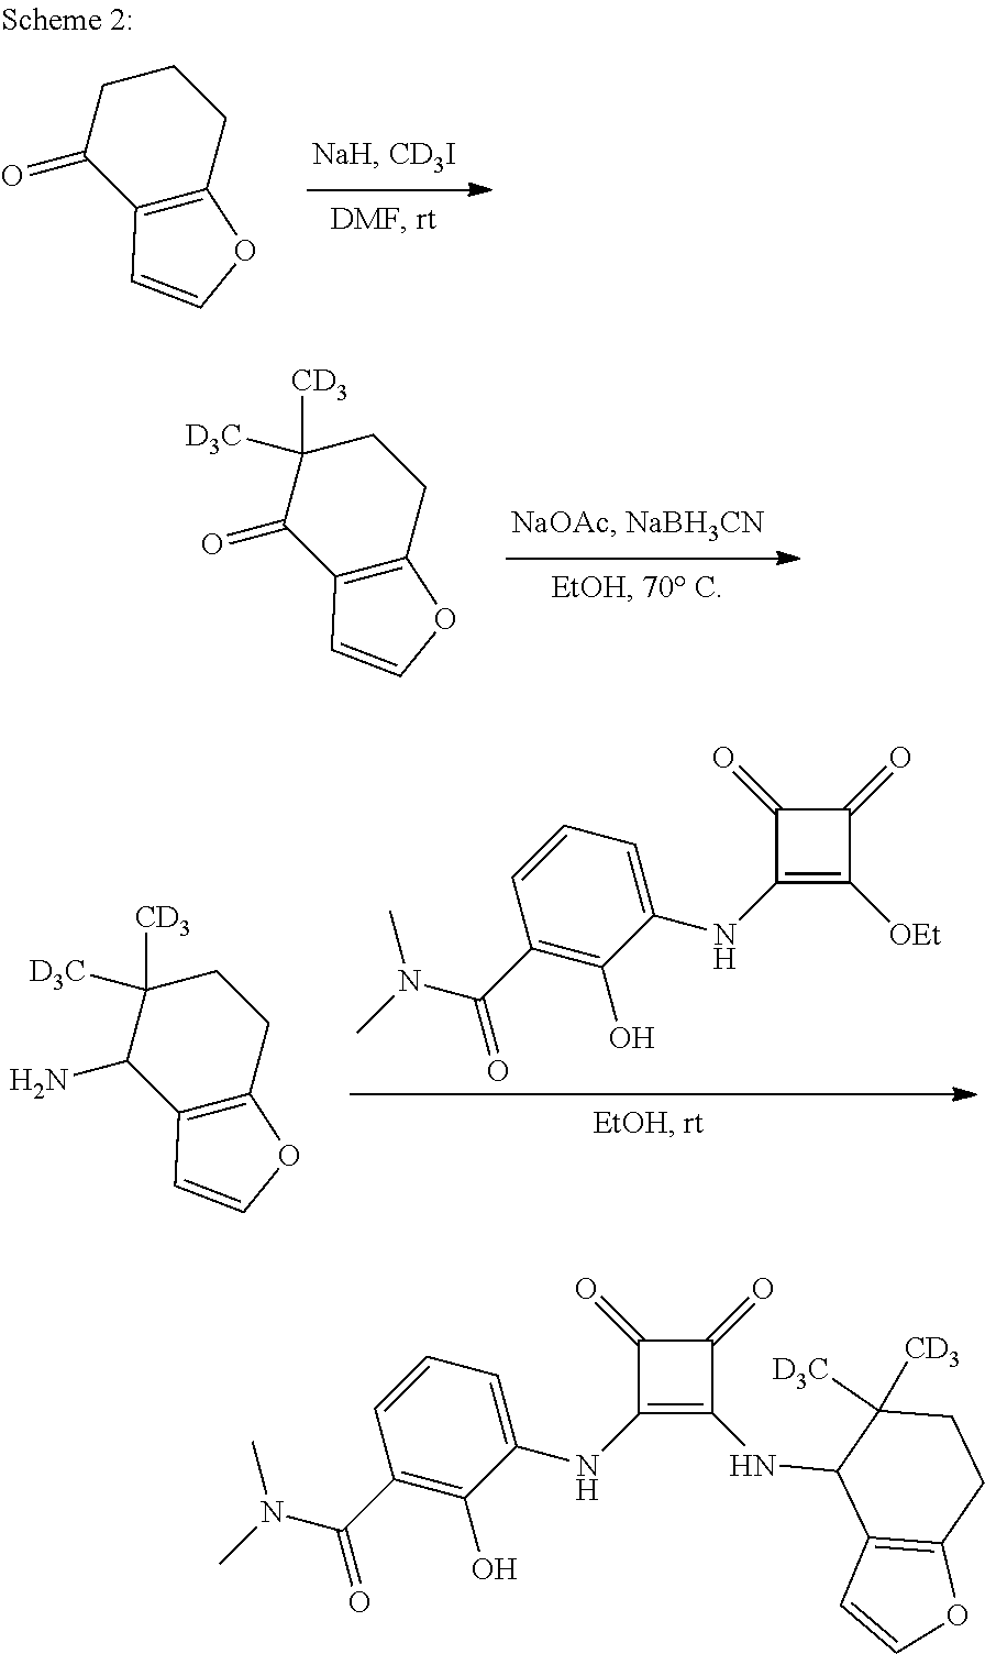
C12=C(CCC([D3C])([CD3])C1=O)OC=C2.C1(=O)C(NC2=CC=CC(C(N(C)C)=O)=C2O)=C([OEt])C1=O.C12=C(CCC([D3C])([CD3])C1N)OC=C2.C12=C(CCCC1=O)OC=C2.C1(=O)C(NC2=CC=CC(C(N(C)C)=O)=C2O)=C(NC2C3=C(CCC2([D3C])[CD3])OC=C3)C1=O
